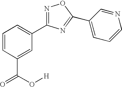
C1=CC(C(=O)O[H])=CC(C2=NOC(C3=CC=CN=C3)=N2)=C1
